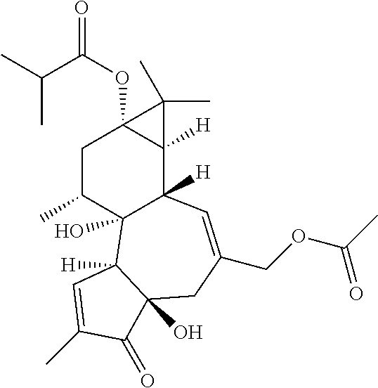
C1C(C)C2(O)C([H])(C3([H])C1(OC(=O)C(C)C)C3(C)C)C=C(COC(C)=O)CC1(O)C2([H])C=C(C)C1=O
